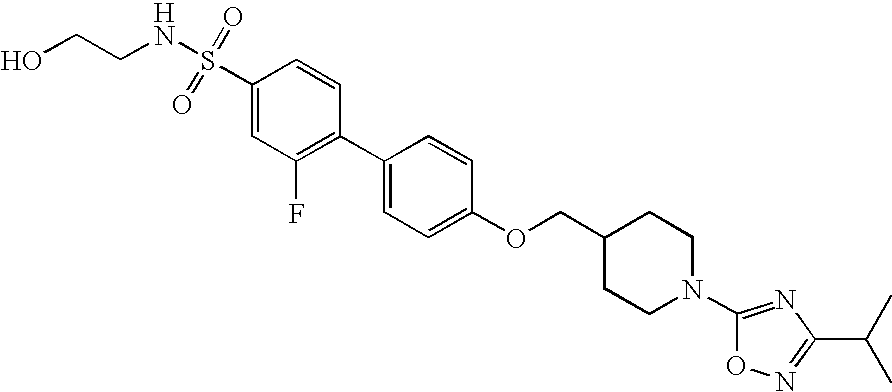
S(C1=CC(F)=C(C2=CC=C(OCC3CCN(C4=NC(C(C)C)=NO4)CC3)C=C2)C=C1)(NCCO)(=O)=O
